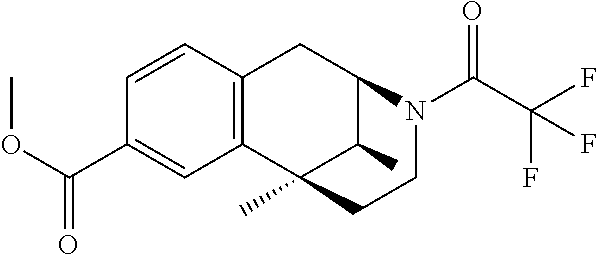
C12=C(C3(C)C(C)C(C1)N(C(C(F)(F)F)=O)CC3)C=C(C(OC)=O)C=C2
